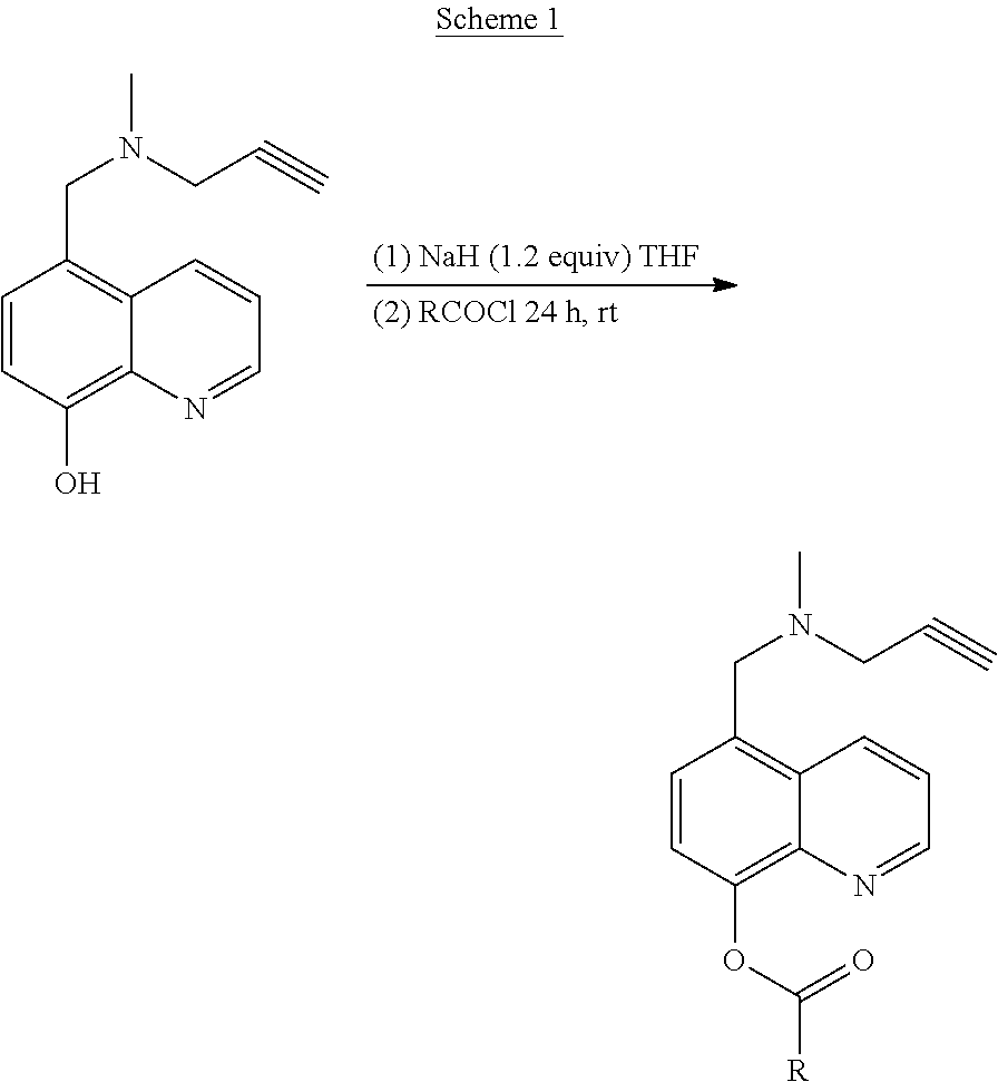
C1=CC(O)=C2C(=C1CN(C)CC#C)C=CC=N2.C1=CC(OC(=O)[R])=C2C(=C1CN(C)CC#C)C=CC=N2
